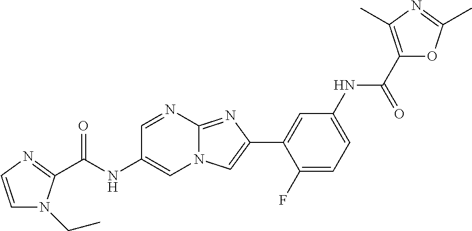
C1=NC2=NC(C3=CC(NC(C4=C(C)N=C(C)O4)=O)=CC=C3F)=CN2C=C1NC(=O)C1=NC=CN1CC
